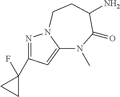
N1=C(C2(F)CC2)C=C2N1CCC(N)C(=O)N2C
